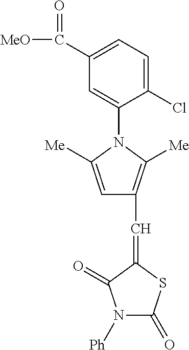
C1(C([MeO])=O)=CC=C(Cl)C(N2C([Me])=CC(C=C3SC(=O)N([Ph])C3=O)=C2[Me])=C1
